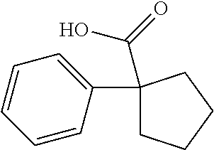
C1=CC(C2(C(=O)O)CCCC2)=CC=C1
